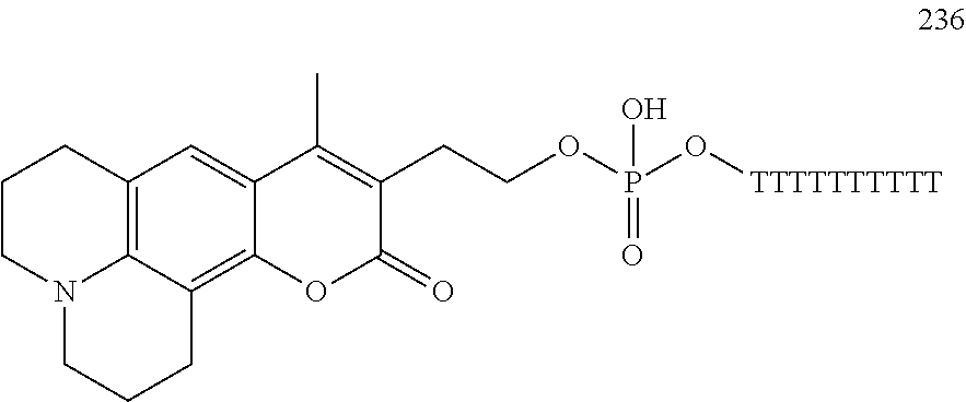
C1CN2C3=C(C1)C=C1C(=C3CCC2)OC(=O)C(CCOP(O[TTTTTTTTTT])(=O)O)=C1C
